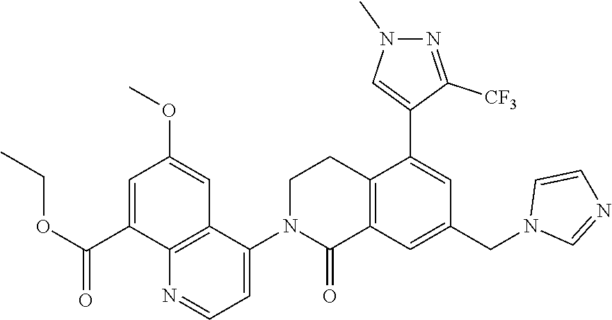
C12=C(C=C(CN3C=NC=C3)C=C1C1=CN(C)N=C1[CF3])C(=O)N(C1=CC=NC3=C1C=C(OC)C=C3C(OCC)=O)CC2
